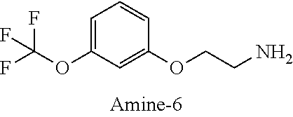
C1=C(OC(F)(F)F)C=C(OCCN)C=C1
